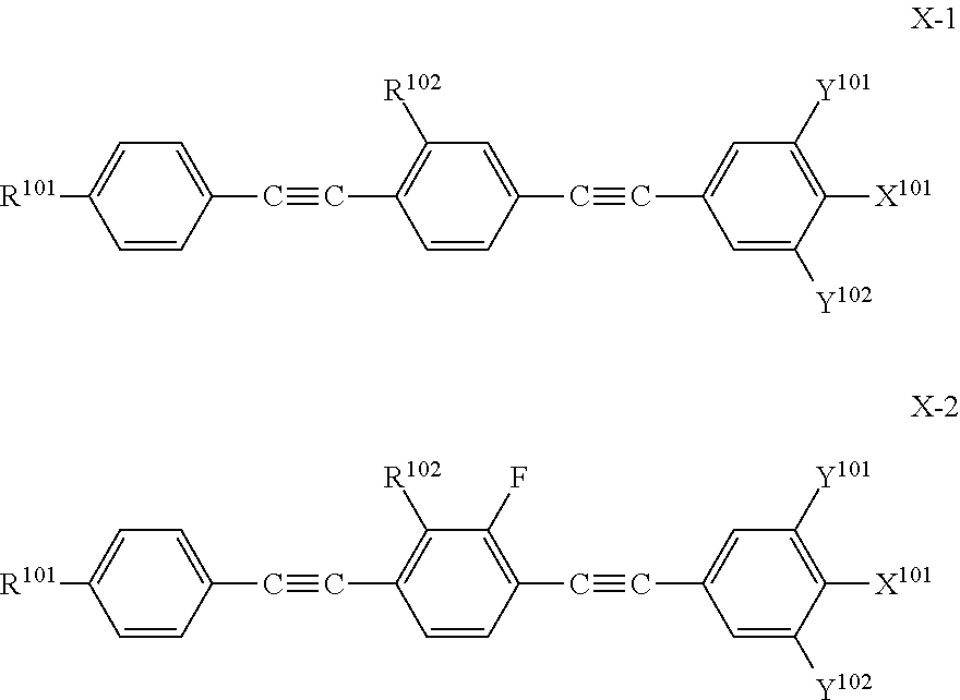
C1(C#CC2=C([R102])C=C(C#CC3=CC([Y101])=C([X101])C([Y102])=C3)C=C2)=CC=C([R101])C=C1.C1(C#CC2=C([R102])C(F)=C(C#CC3=CC([Y101])=C([X101])C([Y102])=C3)C=C2)=CC=C([R101])C=C1
